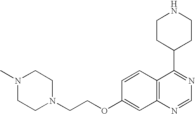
C12=C(N=CN=C1C1CCNCC1)C=C(OCCN1CCN(C)CC1)C=C2
